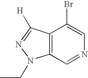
C12=C(C=NC=C1Br)N(CC)N=C2[H]
